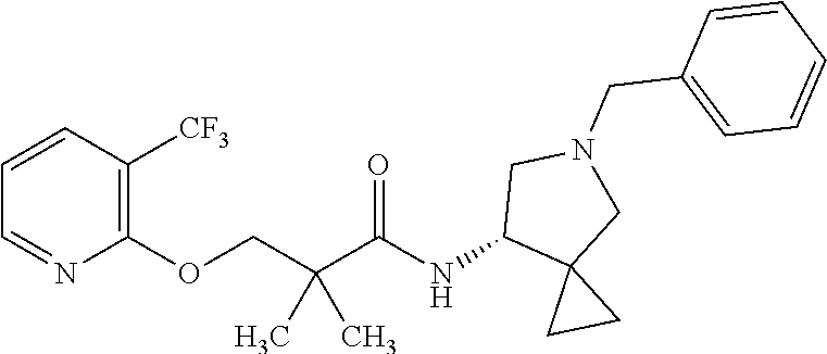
C1=CC([CF3])=C(OCC(C(=O)NC2C3(CN(CC4=CC=CC=C4)C2)CC3)(C)C)N=C1
